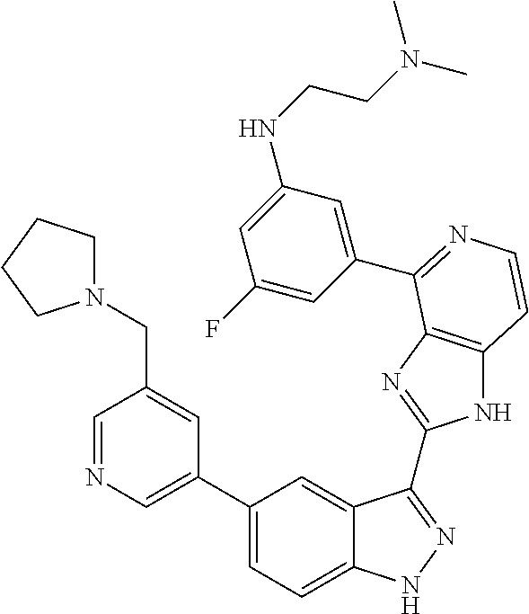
C1(C2=CN=CC(CN3CCCC3)=C2)=CC=C2C(=C1)C(C1=NC3=C(N1)C=CN=C3C1=CC(NCCN(C)C)=CC(F)=C1)=NN2
